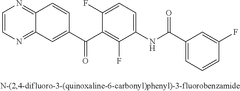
N1=C2C(=NC=C1)C=CC(C(C1=C(F)C(NC(C3=CC=CC(F)=C3)=O)=CC=C1F)=O)=C2
